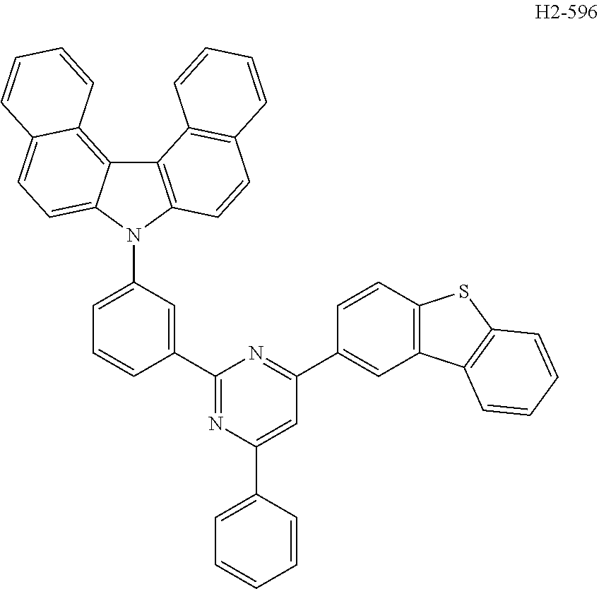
C1=C(C2=NC(C3=CC(N4C5=CC=C6C=CC=CC6=C5C5=C4C=CC4=C5C=CC=C4)=CC=C3)=NC(C3=CC=CC=C3)=C2)C=CC2=C1C1=C(S2)C=CC=C1
